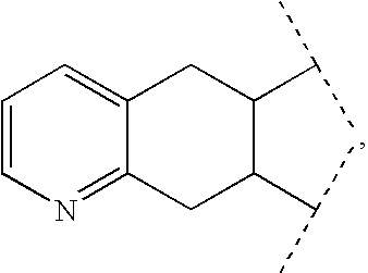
C1=CN=C2C(=C1)CC(C(C)C)C(C(C)C)C2
